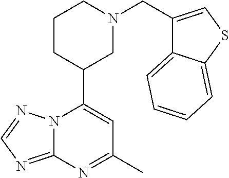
N12C(=NC=N1)N=C(C)C=C2C1CN(CC2=CSC3=CC=CC=C23)CCC1
